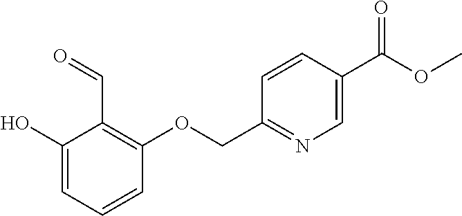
C1(O)=CC=CC(OCC2=NC=C(C(OC)=O)C=C2)=C1C=O
